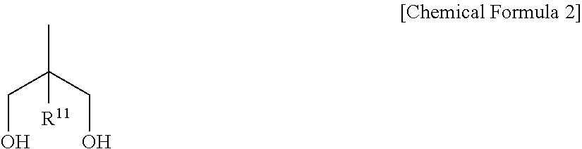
C(O)C(CO)(C)[R11]
